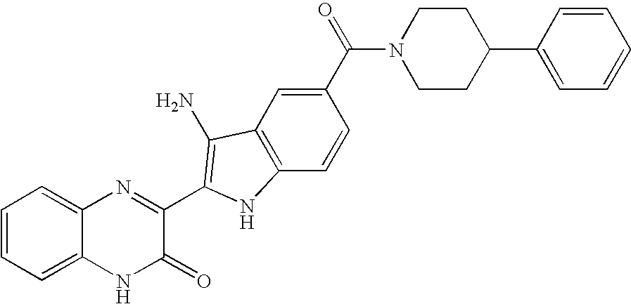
C1=C2C(=CC=C1)N=C(C1=C(N)C3=C(C=CC(C(=O)N4CCC(C5=CC=CC=C5)CC4)=C3)N1)C(=O)N2
